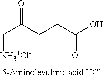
O=C(CCC(O)=O)C[NH3+Cl-]
